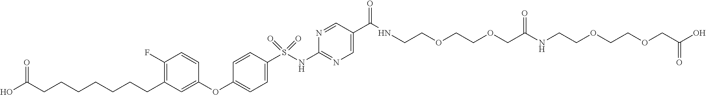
C1(OC2=CC(CCCCCCCC(O)=O)=C(F)C=C2)=CC=C(S(NC2=NC=C(C(NCCOCCOCC(NCCOCCOCC(O)=O)=O)=O)C=N2)(=O)=O)C=C1
